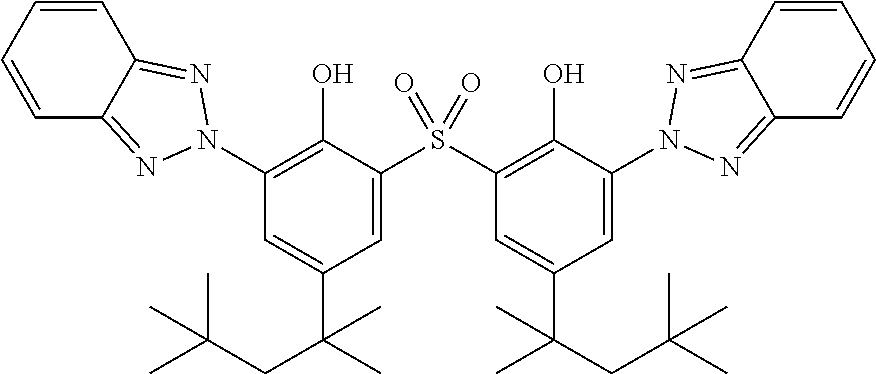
C1=CC=CC2=NN(C3=C(O)C(S(C4=C(O)C(N5N=C6C=CC=CC6=N5)=CC(C(C)(CC(C)(C)C)C)=C4)(=O)=O)=CC(C(C)(CC(C)(C)C)C)=C3)N=C12
